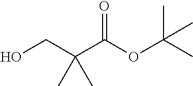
O(C(C(CO)(C)C)=O)C(C)(C)C
